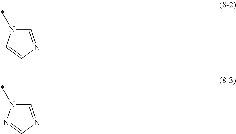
C1=NC=CN1*.C1=NC=NN1*
